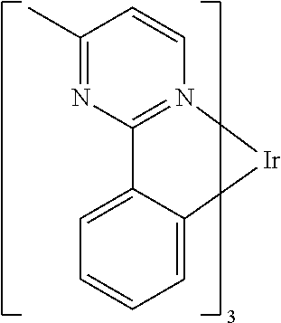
C1=C2C(=CC=C1)[Ir]N1=C2N=C(C)C=C1
